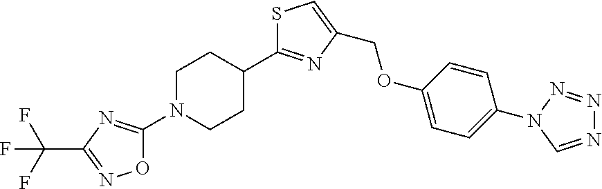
S1C(C2CCN(C3=NC(C(F)(F)F)=NO3)CC2)=NC(COC2=CC=C(N3N=NN=C3)C=C2)=C1
